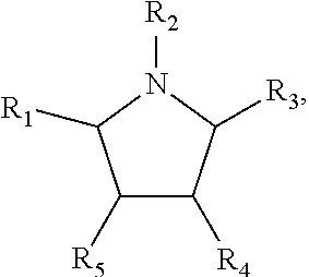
C1([R5])C([R4])C([R3])N([R2])C1[R1]
